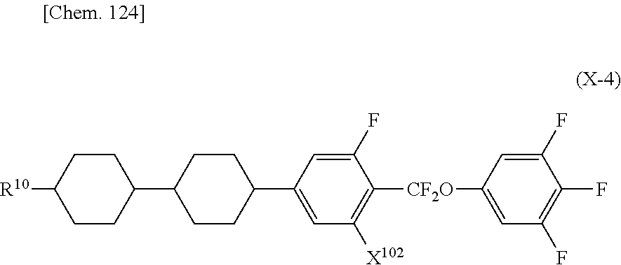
C1CC([R10])CCC1C1CCC(C2=CC([X102])=C([CF2O]C3=CC(F)=C(F)C(F)=C3)C(F)=C2)CC1
